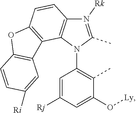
N1([Rk])=C(C)N(C2=C(C)C(O[Ly])=CC([Rj])=C2)C2=C1C=CC1=C2C2=C(O1)C=CC([Ri])=C2
